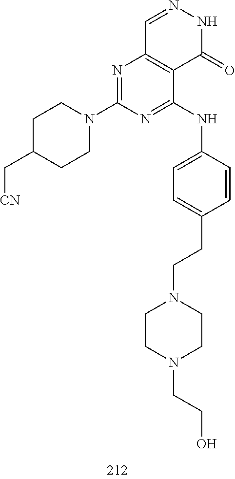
C1=NNC(=O)C2=C1N=C(N1CCC(C[CN])CC1)N=C2NC1=CC=C(CCN2CCN(CCO)CC2)C=C1
